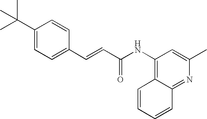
C(=CC(=O)NC1=C2C(=NC(C)=C1)C=CC=C2)C1=CC=C(C(C)(C)C)C=C1
